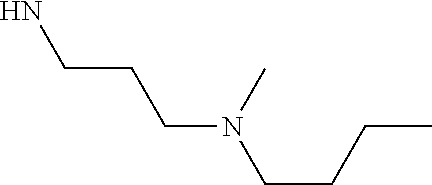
C(N(C)CCCN)CCC
